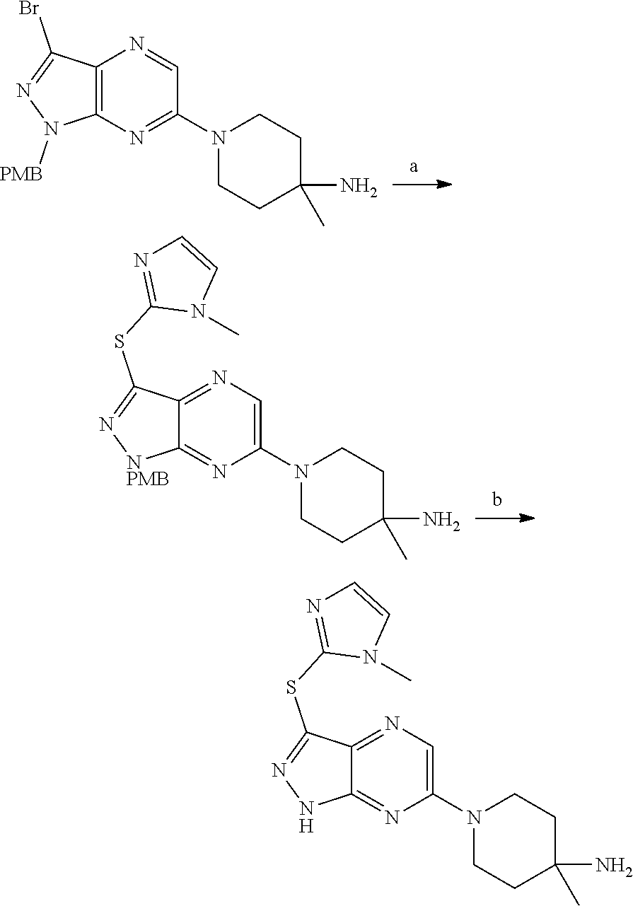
C12=C(N=C(N3CCC(C)(N)CC3)C=N1)N([PMB])N=C2Br.C12=NC=C(N3CCC(C)(N)CC3)N=C1[NPMB]N=C2SC1=NC=CN1C.C12=NC=C(N3CCC(C)(N)CC3)N=C1NN=C2SC1=NC=CN1C
